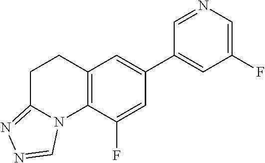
C1(F)=CN=CC(C2=CC3=C(C(F)=C2)N2C(=NN=C2)CC3)=C1
